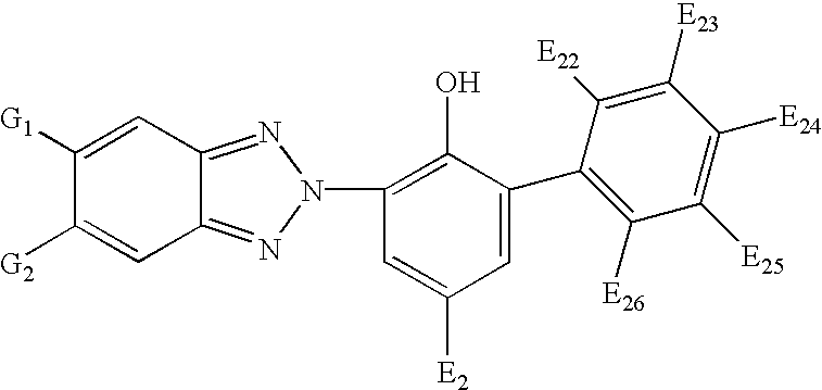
C1([G1])=CC2=NN(C3=C(O)C(C4=C([E26])C([E25])=C([E24])C([E23])=C4[E22])=CC([E2])=C3)N=C2C=C1[G2]
